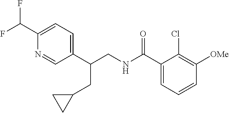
C1(C(CNC(C2=CC=CC([OMe])=C2Cl)=O)CC2CC2)=CC=C(C(F)F)N=C1
